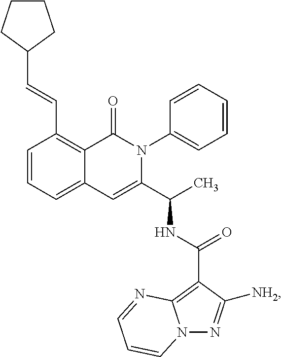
C1(C=CC2CCCC2)=C2C(=CC=C1)C=C(C(C)NC(C1=C3N(N=C1[NH2])C=CC=N3)=O)N(C1=CC=CC=C1)C2=O
